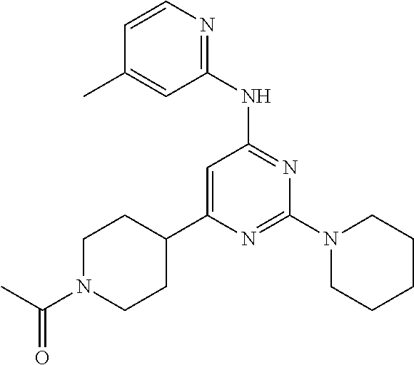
N1=C(N2CCCCC2)N=C(NC2=NC=CC(C)=C2)C=C1C1CCN(C(C)=O)CC1
